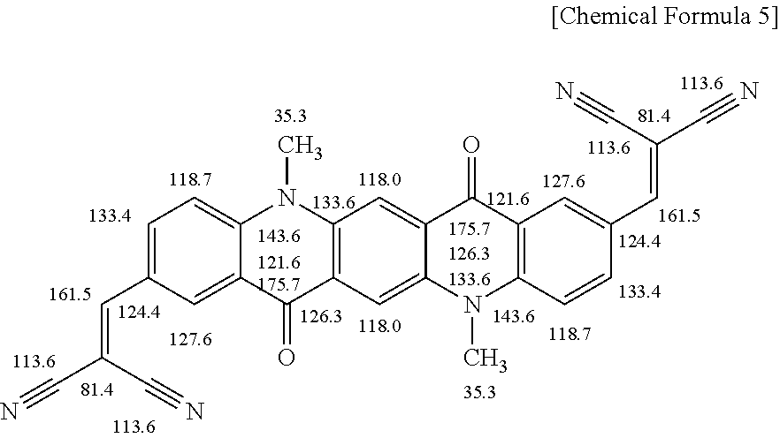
C(C1=CC=C2C(=C1)C(=O)C1=C(N2C)C=C2C(=C1)N(C)C1=C(C2=O)C=C(C=C(C#N)C#N)C=C1)=C(C#N)C#N
